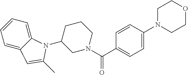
C1=CC=C2C(=C1)C=C(C)N2C1CN(C(C2=CC=C(N3CCOCC3)C=C2)=O)CCC1
